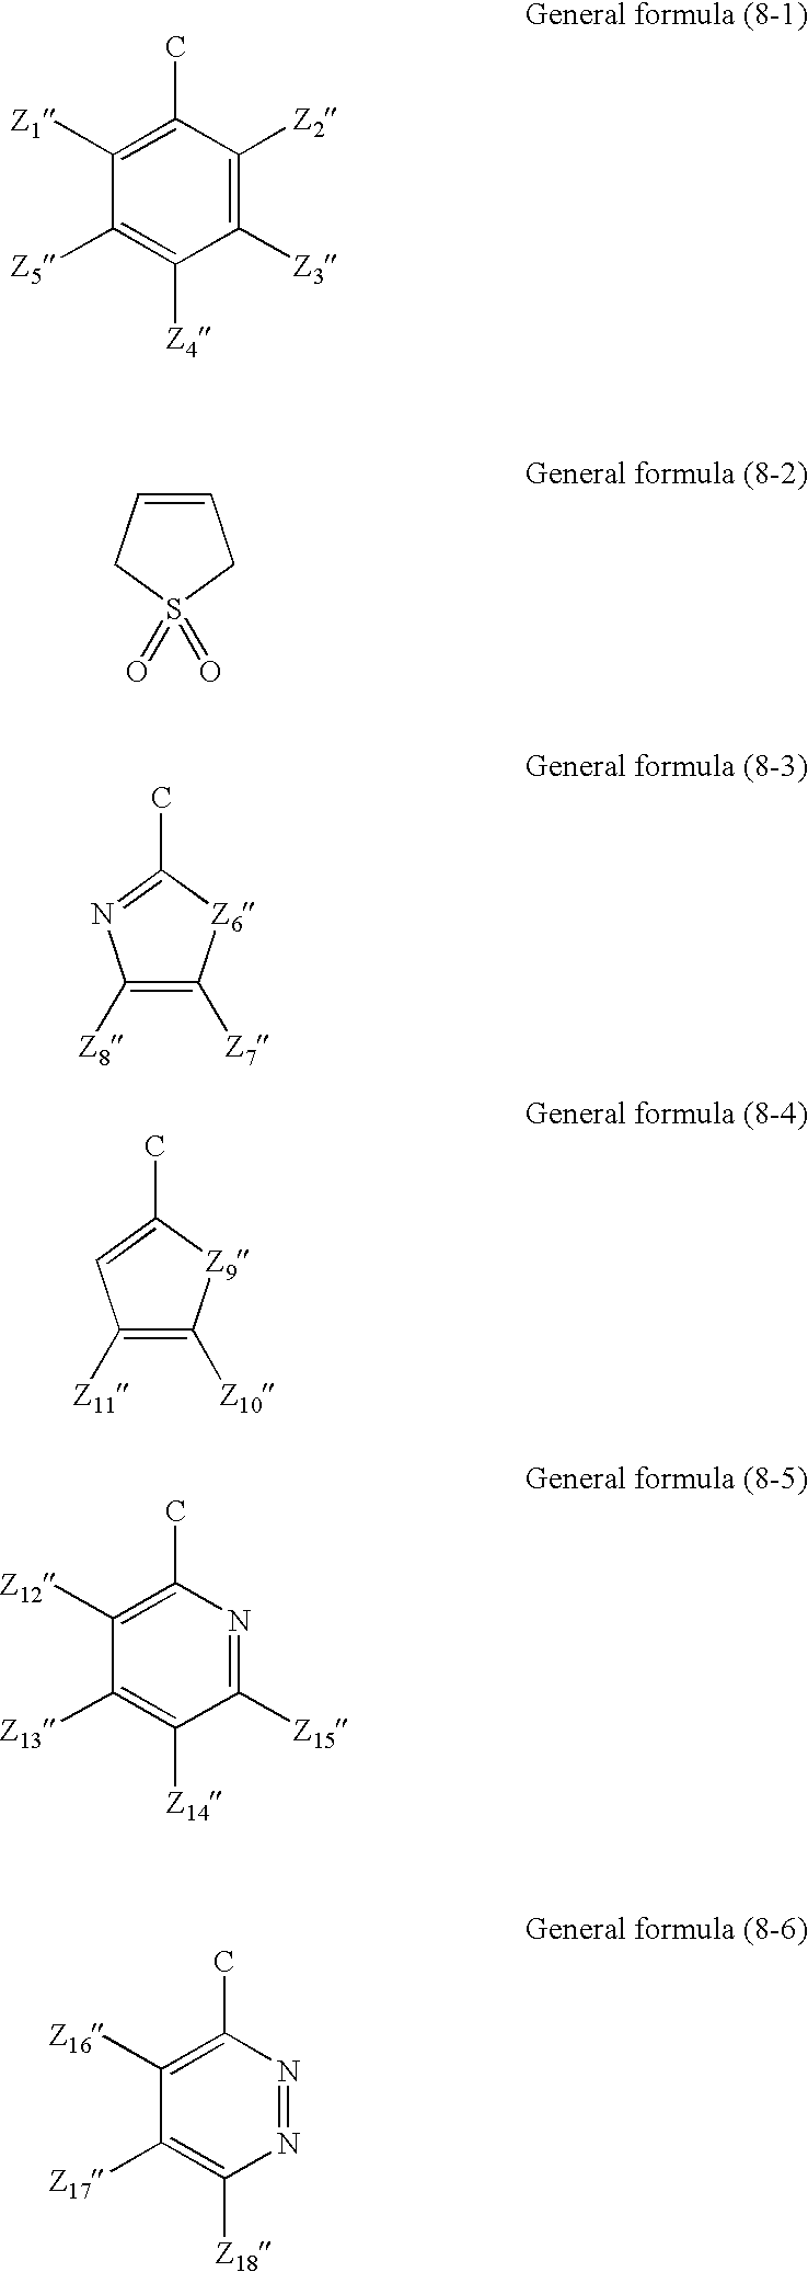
C1([Z3])=C([Z2])C(C)=C([Z1])C([Z5])=C1[Z4].C1=CCS(=O)(=O)C1.C1([Z8])=C([Z7])[Z6]C(C)=N1.C1([Z11])=C([Z10])[Z9]C(C)=C1.C1([Z15])=NC(C)=C([Z12])C([Z13])=C1[Z14].N1=NC(C)=C([Z16])C([Z17])=C1[Z18]
